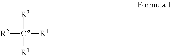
[R3][Ca]([R1])([R4])[R2]
